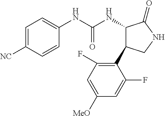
C1=C([NC])C=CC(NC(NC2C(C3=C(F)C=C([MeO])C=C3F)CNC2=O)=O)=C1
